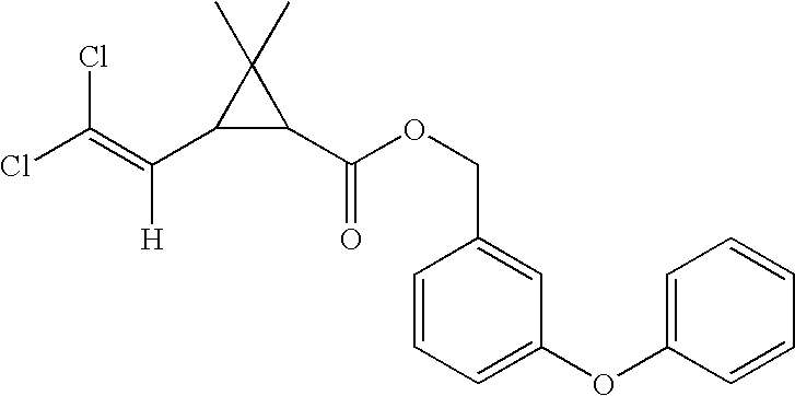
C(OC(C1C(C)(C)C1C(=C(Cl)Cl)[H])=O)C1=CC(OC2=CC=CC=C2)=CC=C1
